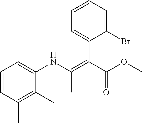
C1=CC(C)=C(C)C(NC(=C(C2=CC=CC=C2Br)C(=O)OC)C)=C1
